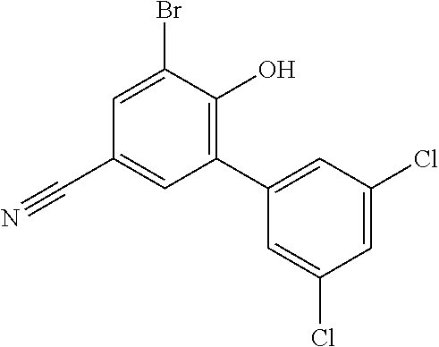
BrC1=CC(C#N)=CC(C2=CC(Cl)=CC(Cl)=C2)=C1O
